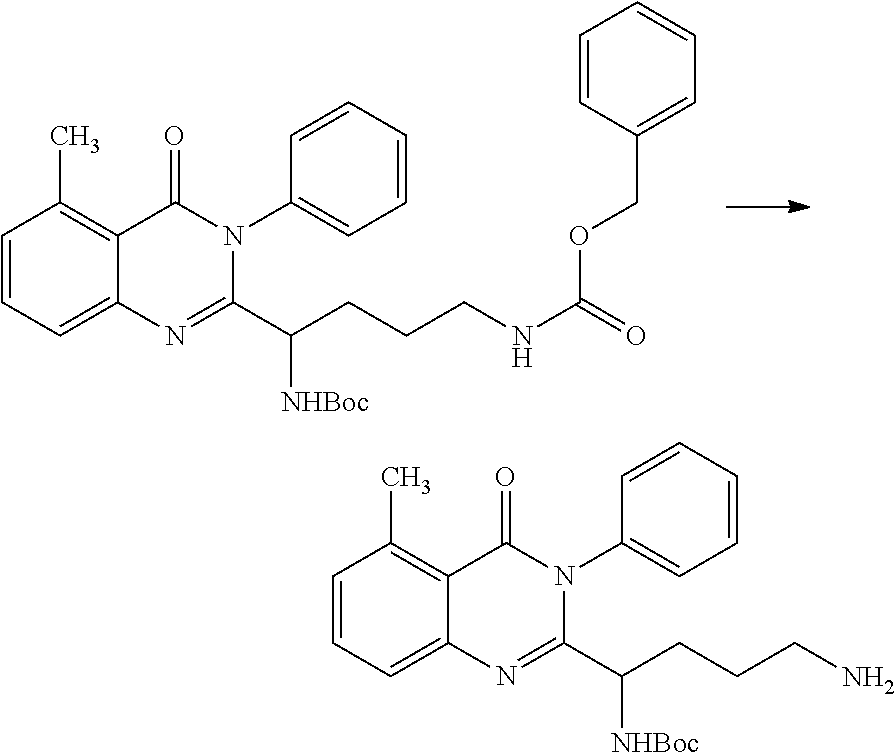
C1=CC=C2C(=C1C)C(=O)N(C1=CC=CC=C1)C(C(CCCNC(=O)OCC1=CC=CC=C1)[NHBoc])=N2.C1=CC=C2C(=C1C)C(=O)N(C1=CC=CC=C1)C(C(CCCN)[NHBoc])=N2
